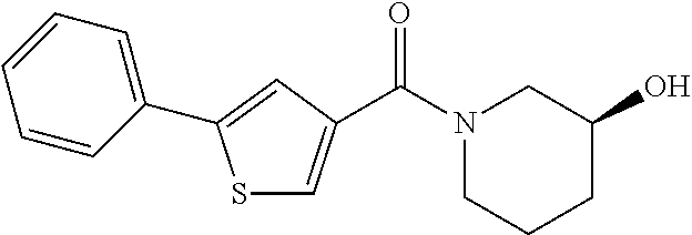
S1C=C(C(N2CCCC(O)C2)=O)C=C1C1=CC=CC=C1
